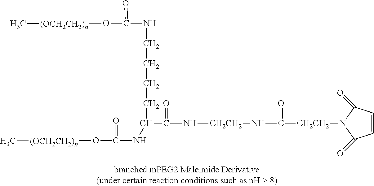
C(=O)(C(NC(O[(OCH2CH2)n]C)=O)CCCCNC(O[(OCH2CH2)n]C)=O)N[CH2CH2]NC([CH2CH2]N1C(=O)C=CC1=O)=O
